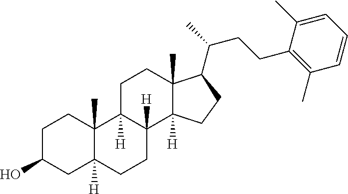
C1C(O)CC2([H])C(C)(C1)C1([H])C([H])(CC2)C2([H])C(C)(CC1)C(C(CCC1=C(C)C=CC=C1C)C)CC2
